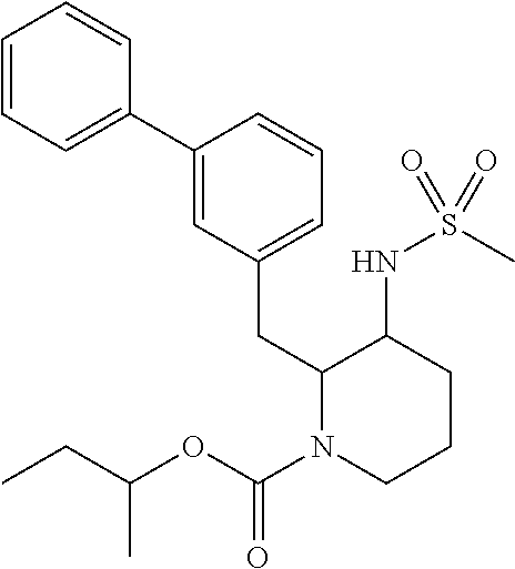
C1=CC=C(C2=CC(CC3N(C(=O)OC(C)CC)CCCC3NS(C)(=O)=O)=CC=C2)C=C1
